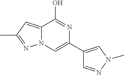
C1(O)=NC(C2=CN(C)N=C2)=CN2C1=CC(C)=N2
